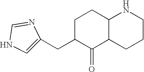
C(C1C(=O)C2C(CC1)NCCC2)C1=CNC=N1
